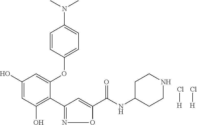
C1(O)=CC(O)=C(C2=NOC(C(NC3CCNCC3)=O)=C2)C(OC2=CC=C(N(C)C)C=C2)=C1.Cl[H].Cl[H]
